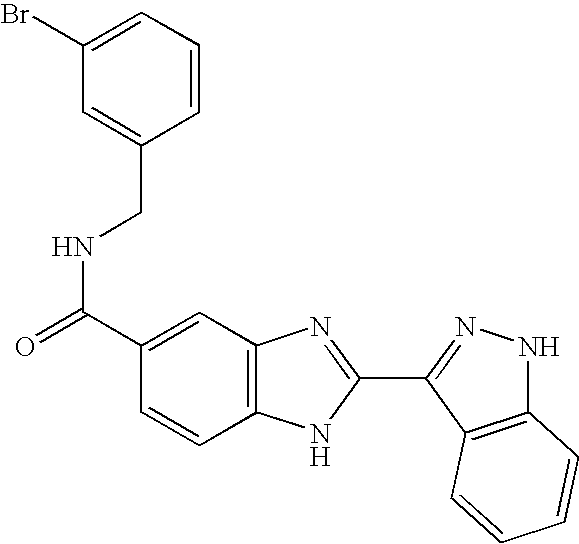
N(C(C1=CC2=C(C=C1)NC(C1=NNC3=C1C=CC=C3)=N2)=O)CC1=CC(Br)=CC=C1
